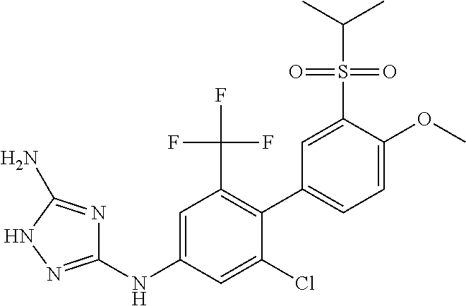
C1=C(S(=O)(=O)C(C)C)C(OC)=CC=C1C1=C(C(F)(F)F)C=C(NC2=NNC(N)=N2)C=C1Cl
